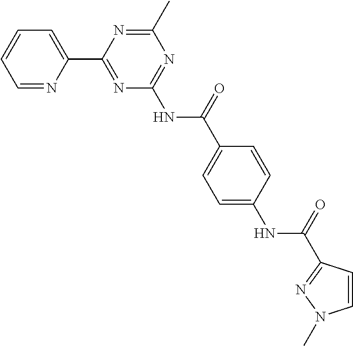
C1=NC(C2=NC(NC(C3=CC=C(NC(=O)C4=NN(C)C=C4)C=C3)=O)=NC(C)=N2)=CC=C1
